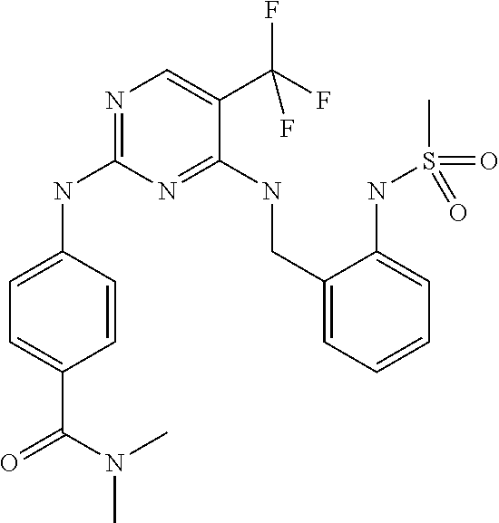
C1=C(NC2=NC=C(C(F)(F)F)C(NCC3=CC=CC=C3NS(C)(=O)=O)=N2)C=CC(C(=O)N(C)C)=C1
